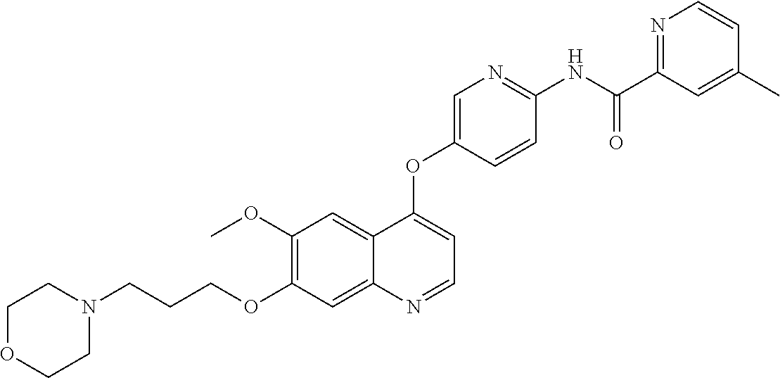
C1OCCN(CCCOC2=C(OC)C=C3C(=C2)N=CC=C3OC2=CN=C(NC(C3=NC=CC(C)=C3)=O)C=C2)C1
